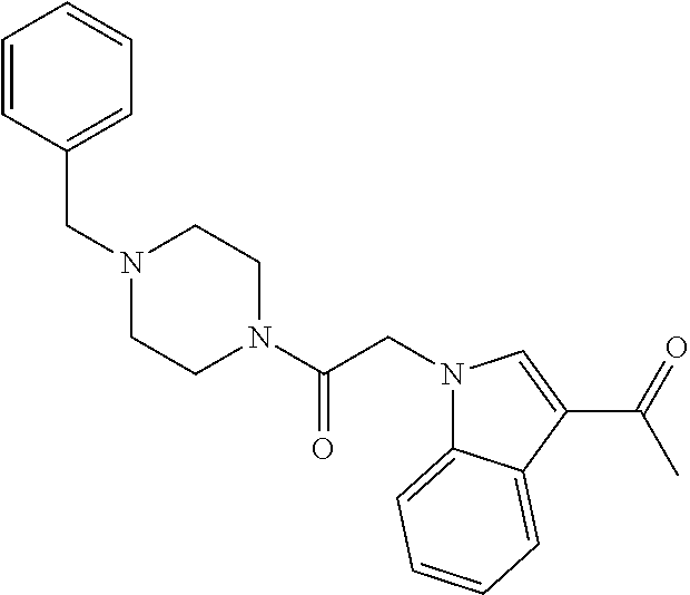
C(N1CCN(C(CN2C3=CC=CC=C3C(C(=O)C)=C2)=O)CC1)C1=CC=CC=C1
